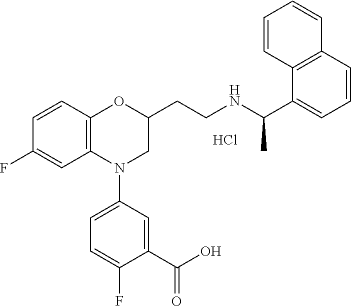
Cl.C12=C(OC(CCNC(C3=CC=CC4=C3C=CC=C4)C)CN1C1=CC=C(F)C(C(O)=O)=C1)C=CC(F)=C2
